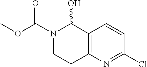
ClC1=NC2=C(C=C1)C(O)N(C(OC)=O)CC2
